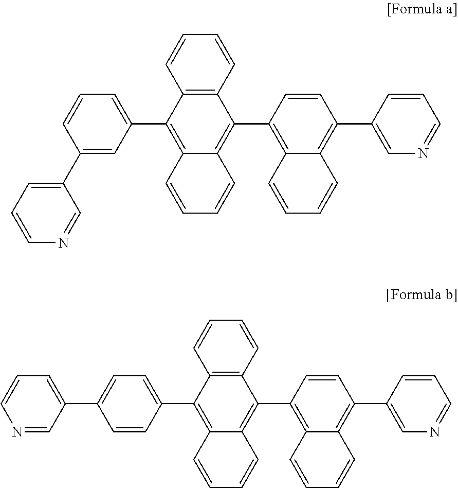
C1=C(C2=CC(C3=C4C(=C(C5=C6C(=C(C7=CN=CC=C7)C=C5)C=CC=C6)C5=C3C=CC=C5)C=CC=C4)=CC=C2)C=NC=C1.C1=CC(C2=C3C(=C(C4=C5C(=C(C6=CN=CC=C6)C=C4)C=CC=C5)C4=C2C=CC=C4)C=CC=C3)=CC=C1C1=CC=CN=C1
